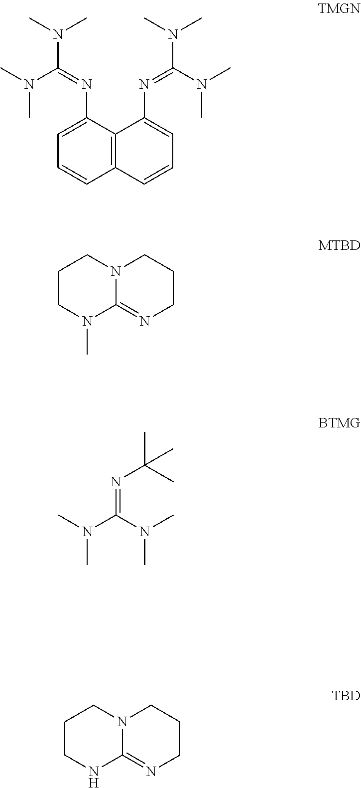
C1=C(N=C(N(C)C)N(C)C)C2=C(C=C1)C=CC=C2N=C(N(C)C)N(C)C.C1CN(C)C2=NCCCN2C1.N(=C(N(C)C)N(C)C)C(C)(C)C.C1CNC2=NCCCN2C1
